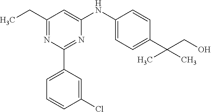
C1(C2=CC=CC(Cl)=C2)=NC(NC2=CC=C(C(CO)(C)C)C=C2)=CC(CC)=N1
